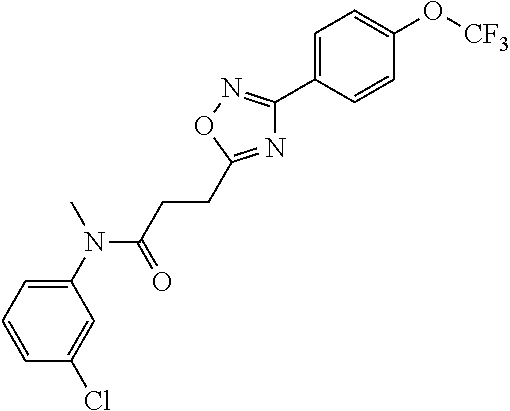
C1(N(C(=O)CCC2=NC(C3=CC=C(O[CF3])C=C3)=NO2)C)=CC=CC(Cl)=C1
